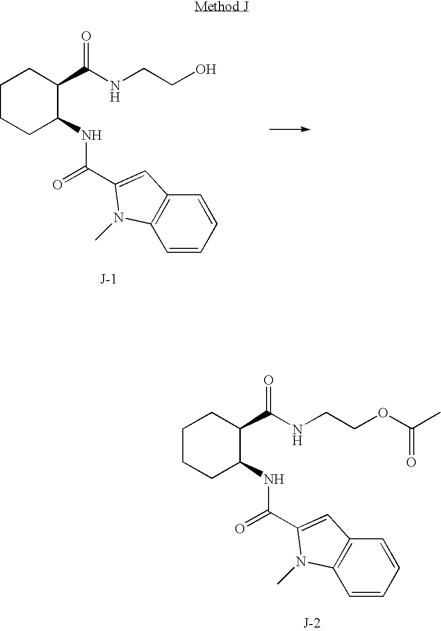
C1CCC(NC(C2=CC3=C(N2C)C=CC=C3)=O)C(C(=O)NCCO)C1.C1CCC(NC(C2=CC3=C(N2C)C=CC=C3)=O)C(C(=O)NCCOC(C)=O)C1
